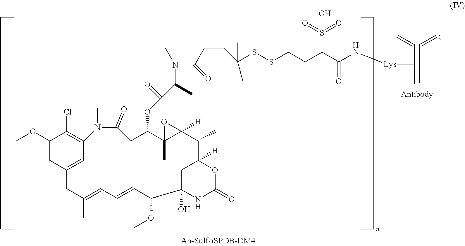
C1(OC)=CC2=CC(=C1Cl)N(C)C(=O)CC(OC(=O)C(C)N(C(CCC(C)(C)SSCCC(C(=O)N[Lys]C(C=C)C)S(=O)(=O)O)=O)C)C1(C)C([H])(O1)C(C)C1([H])CC(O)(NC(=O)O1)C(OC)C=CC=C(C)C2.C(CC)=C
